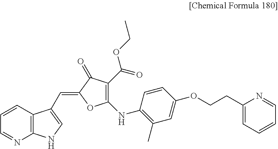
C1(=CC2=CNC3=C2C=CC=N3)OC(NC2=C(C)C=C(OCCC3=CC=CC=N3)C=C2)=C(C(=O)OCC)C1=O
